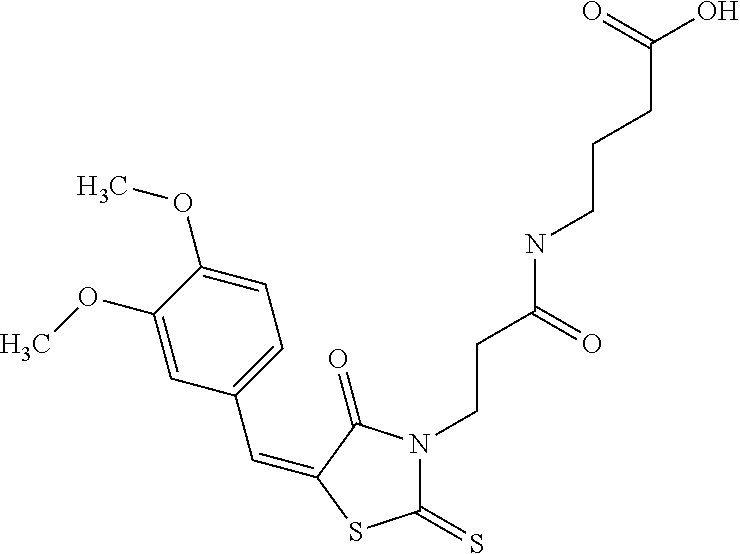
C(C1=CC=C(OC)C(OC)=C1)=C1C(=O)N(CCC(NCCCC(O)=O)=O)C(=S)S1
